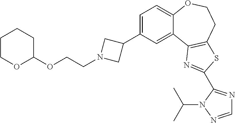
C1=C(C2CN(CCOC3CCCCO3)C2)C=C2C(=C1)OCCC1=C2N=C(C2=NC=NN2C(C)C)S1
